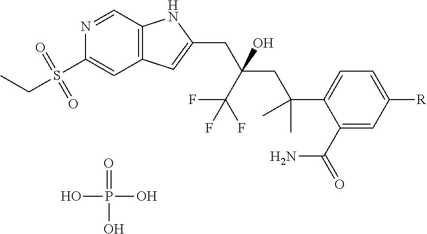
O=S(=O)(C1=CC2=C(C=N1)NC(CC(CC(C1=CC=C([R])C=C1C(N)=O)(C)C)(C(F)(F)F)O)=C2)CC.OP(O)(O)=O
